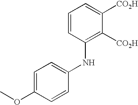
C1=CC(NC2=CC=C(OC)C=C2)=C([CO2H])C([CO2H])=C1
